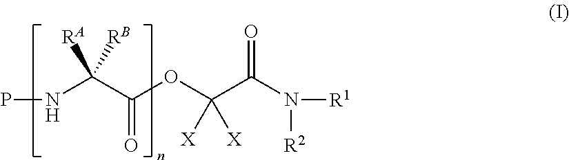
PNC(C(=O)OC([X])([X])C(=O)N([R2])[R1])([RA])[RB]
